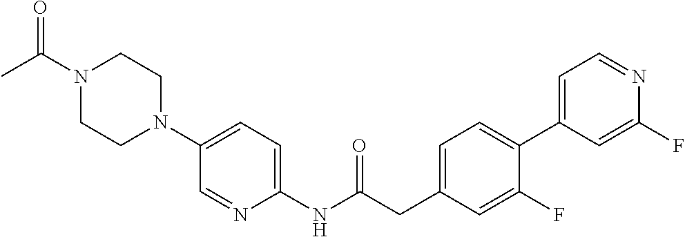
N1(C(C)=O)CCN(C2=CC=C(NC(CC3=CC=C(C4=CC=NC(F)=C4)C(F)=C3)=O)N=C2)CC1
